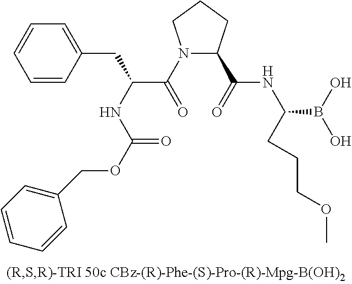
C1=CC(CC(C(=O)N2C(C(NC(B(O)O)CCCOC)=O)CCC2)NC(=O)OCC2=CC=CC=C2)=CC=C1
